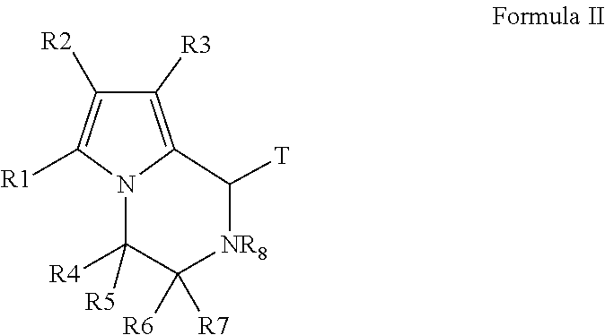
C1([R3])=C2N(C([R1])=C1[R2])C([R4])([R5])C([R7])([R6])[NR8]C2[T]
